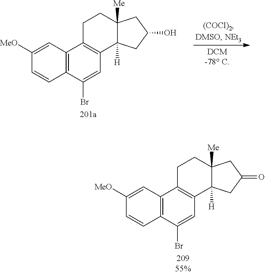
C1([MeO])=CC2=C(C=C1)C(Br)=CC1=C2CCC2([Me])C1([H])CC(=O)C2.C1([MeO])=CC2=C(C=C1)C(Br)=CC1=C2CCC2([Me])C1([H])CC(O)C2
